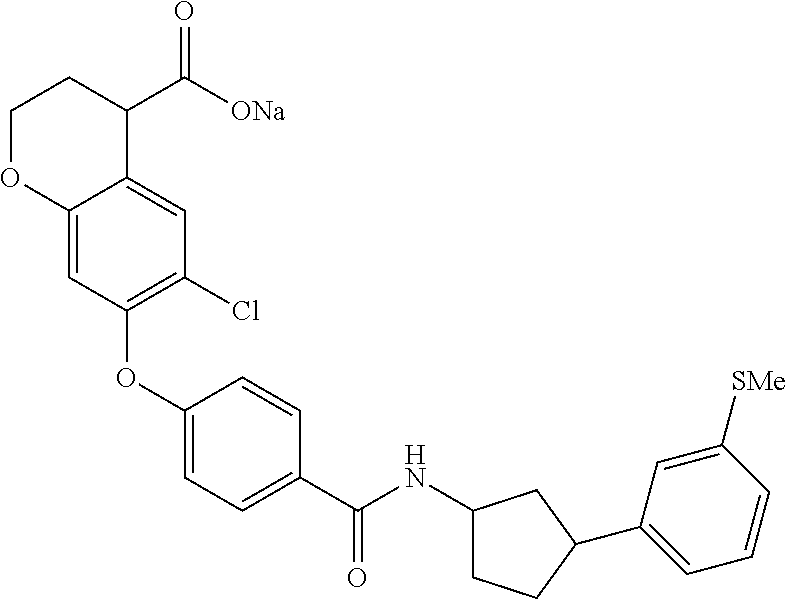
C1(OC2=C(Cl)C=C3C(=C2)OCCC3C([ONa])=O)=CC=C(C(NC2CCC(C3=CC=CC([SMe])=C3)C2)=O)C=C1
